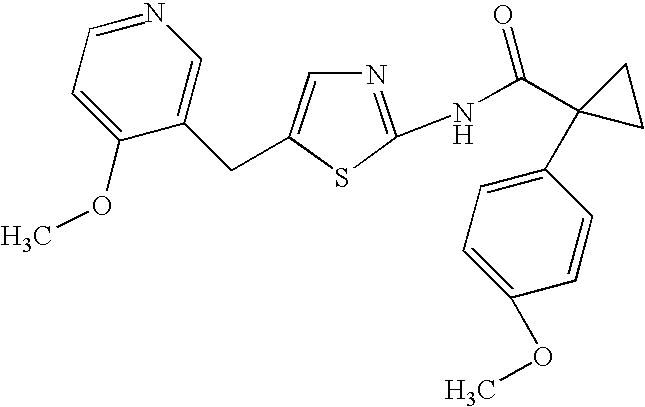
N1=C(NC(C2(C3=CC=C(OC)C=C3)CC2)=O)SC(CC2=CN=CC=C2OC)=C1
